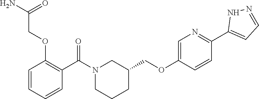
N1(C(C2=C(OCC(N)=O)C=CC=C2)=O)CCCC(COC2=CN=C(C3=CC=NN3)C=C2)C1
